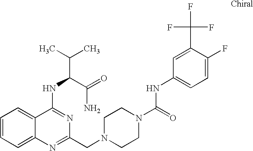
C1=CC=C2C(=C1)C(NC(C(=O)N)C(C)C)=NC(CN1CCN(C(=O)NC3=CC=C(F)C(C(F)(F)F)=C3)CC1)=N2
